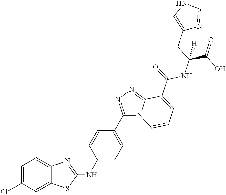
C1=C(Cl)C=C2C(=C1)N=C(NC1=CC=C(C3=NN=C4C(C(=O)NC(C(O)=O)(CC5=CNC=N5)[H])=CC=CN43)C=C1)S2
